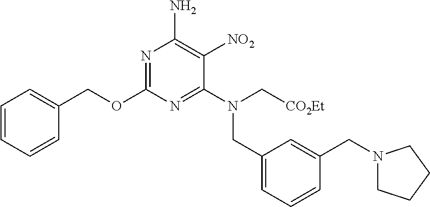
N1=C(OCC2=CC=CC=C2)N=C(N(C[CO2Et])CC2=CC=CC(CN3CCCC3)=C2)C([NO2])=C1N
